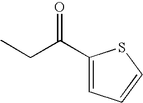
C1(C(CC)=O)=CC=CS1
